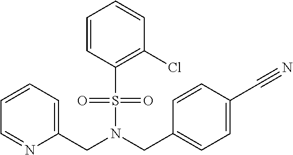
C1=CC=C(CN(CC2=CC=C(C#N)C=C2)S(=O)(=O)C2=C(Cl)C=CC=C2)N=C1
